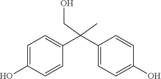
C1=C(O)C=CC(C(C2=CC=C(O)C=C2)(C)CO)=C1
